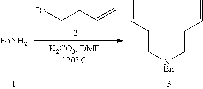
BrCCC=C.C=CCC[NBn]CCC=C.[BnNH2]
